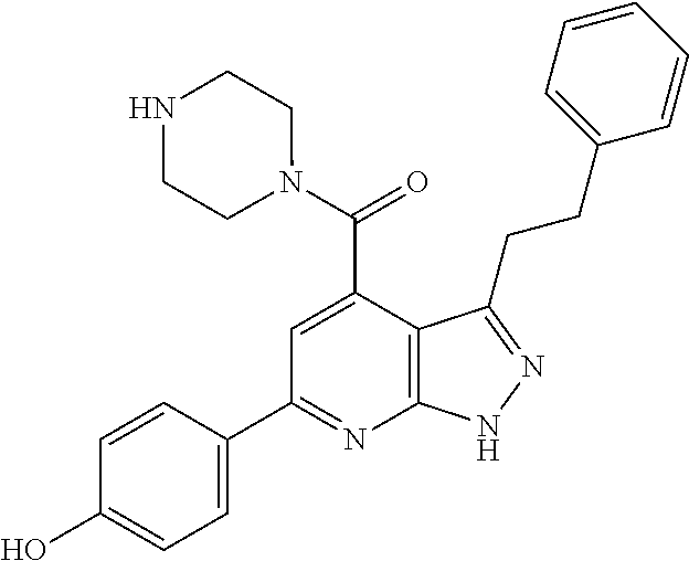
C1=C(C(N2CCNCC2)=O)C2=C(N=C1C1=CC=C(O)C=C1)NN=C2CCC1=CC=CC=C1
